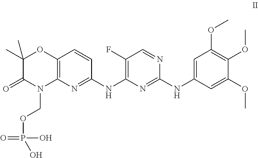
C1(F)=C(NC2=NC3=C(C=C2)OC(C)(C)C(=O)N3COP(O)(O)=O)N=C(NC2=CC(OC)=C(OC)C(OC)=C2)N=C1
